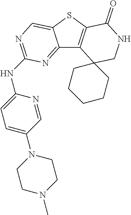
C12=NC(NC3=CC=C(N4CCN(C)CC4)C=N3)=NC=C1SC1=C2C2(CNC1=O)CCCCC2
